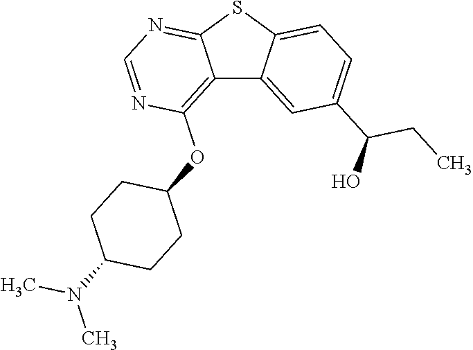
C12=C(OC3CCC(N(C)C)CC3)N=CN=C1SC1=CC=C(C(O)CC)C=C21
